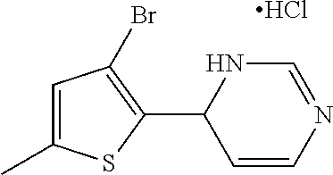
C1=C(C)SC(C2C=CN=CN2)=C1Br.Cl
